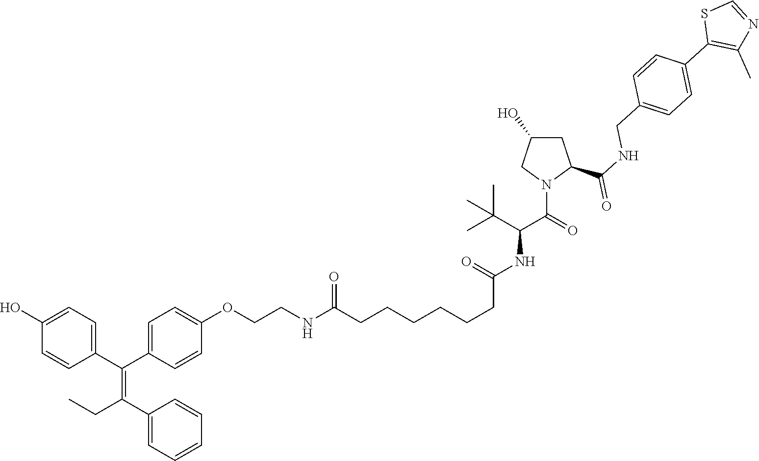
C1(C(C2=CC=C(OCCNC(CCCCCCC(NC(C(=O)N3C(C(NCC4=CC=C(C5=C(C)N=CS5)C=C4)=O)CC(O)C3)C(C)(C)C)=O)=O)C=C2)=C(C2=CC=CC=C2)CC)=CC=C(O)C=C1
